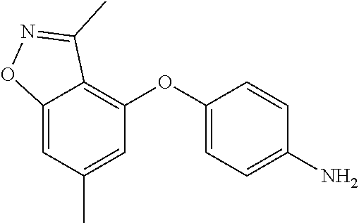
C1=CC(N)=CC=C1OC1=C2C(C)=NOC2=CC(C)=C1
